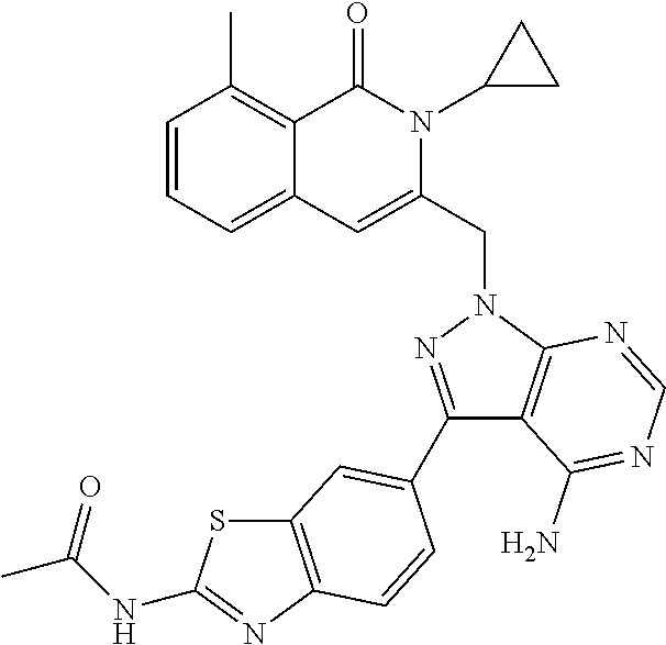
C1=CC=C2C(=C1C)C(=O)N(C1CC1)C(CN1C3=C(C(N)=NC=N3)C(C3=CC4=C(N=C(NC(C)=O)S4)C=C3)=N1)=C2
